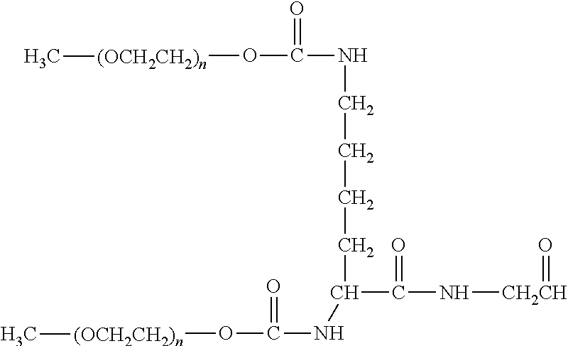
[(OCH2CH2)n](OC(NCCCCC(NC(O[(OCH2CH2)n]C)=O)C(N[CH2CH]=O)=O)=O)C
